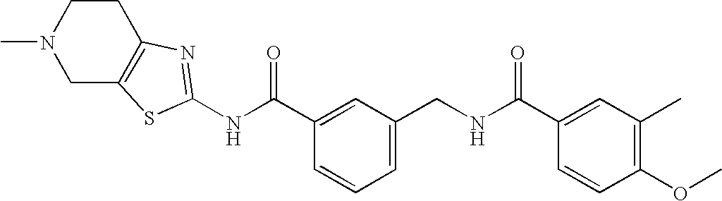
N(C(C1=CC(CNC(C2=CC(C)=C(OC)C=C2)=O)=CC=C1)=O)C1=NC2=C(CN(C)CC2)S1
